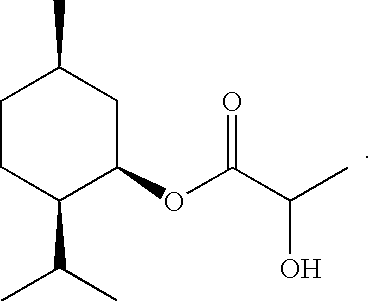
C1CC(C(C)C)C(OC(C(C)O)=O)CC1C
